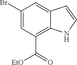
C1(Br)=CC(C(=O)[EtO])=C2C(=C1)C=CN2
